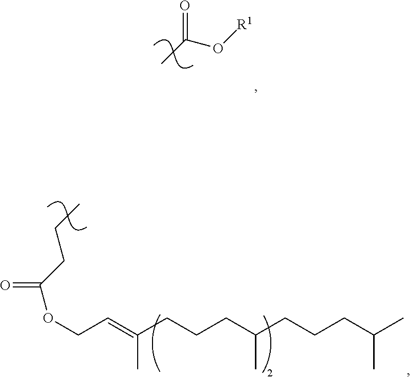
C(C=C(CCCC(CCCC(C)C)C)C)OC(=O)CCC.C(O[R1])(=O)C
